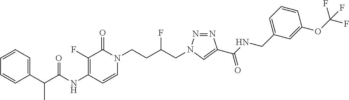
N(C1=C(F)C(=O)N(CCC(CN2N=NC(C(NCC3=CC=CC(OC(F)(F)F)=C3)=O)=C2)F)C=C1)C(=O)C(C1=CC=CC=C1)C
